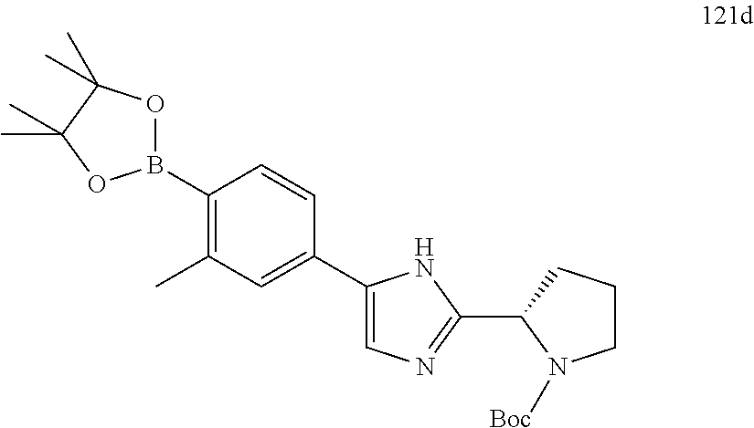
C1(B2OC(C)(C)C(C)(C)O2)=C(C)C=C(C2=CN=C(C3N([Boc])CCC3)N2)C=C1
